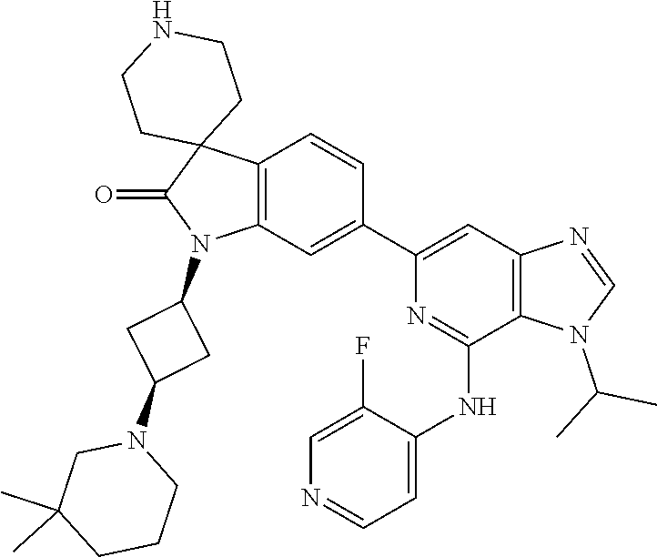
C12=C(C=C(C3=CC4=C(C(NC5=CC=NC=C5F)=N3)N(C(C)C)C=N4)C=C1)N(C1CC(N3CC(C)(C)CCC3)C1)C(=O)C21CCNCC1
